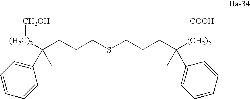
C(CCSCCCC([(CH2)2][COOH])(C)C1=CC=CC=C1)C([(CH2)2][CH2OH])(C1=CC=CC=C1)C
